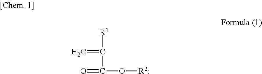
C=C([R1])C(=O)O[R2:]
